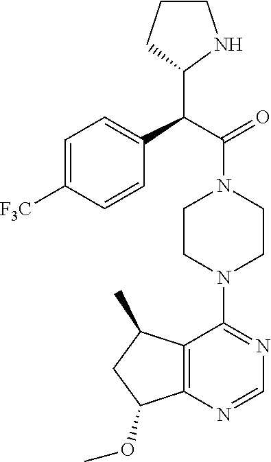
C1=C([F3C])C=CC(C(C(=O)N2CCN(C3=NC=NC4=C3C(C)CC4OC)CC2)C2NCCC2)=C1
